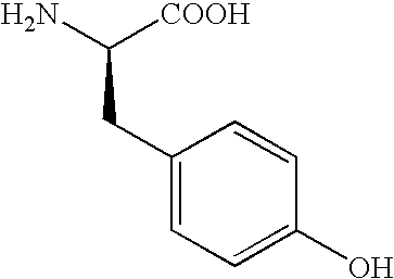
C(C1=CC=C(O)C=C1)C([COOH])N
